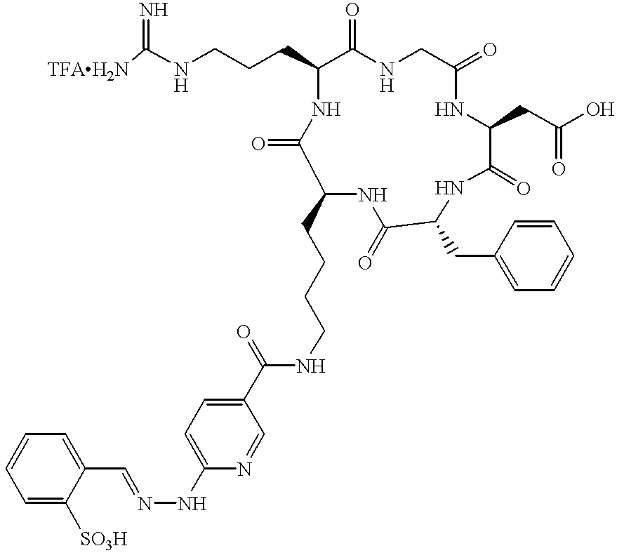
[TFAH2N]C(NCCCC1C(=O)NCC(=O)NC(CC(O)=O)C(=O)NC(CC2=CC=CC=C2)C(=O)NC(CCCCNC(C2=CC=C(NN=CC3=CC=CC=C3[SO3H])N=C2)=O)C(=O)N1)=N
